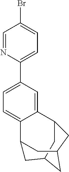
C1C2CC3C4=CC=C(C5=CC=C(Br)C=N5)C=C4C1CC(C3)C2
